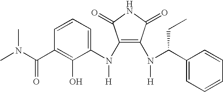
C1(N(C2=CC=CC(C(N(C)C)=O)=C2O)[H])=C(N(C(CC)C2=CC=CC=C2)[H])C(=O)NC1=O
